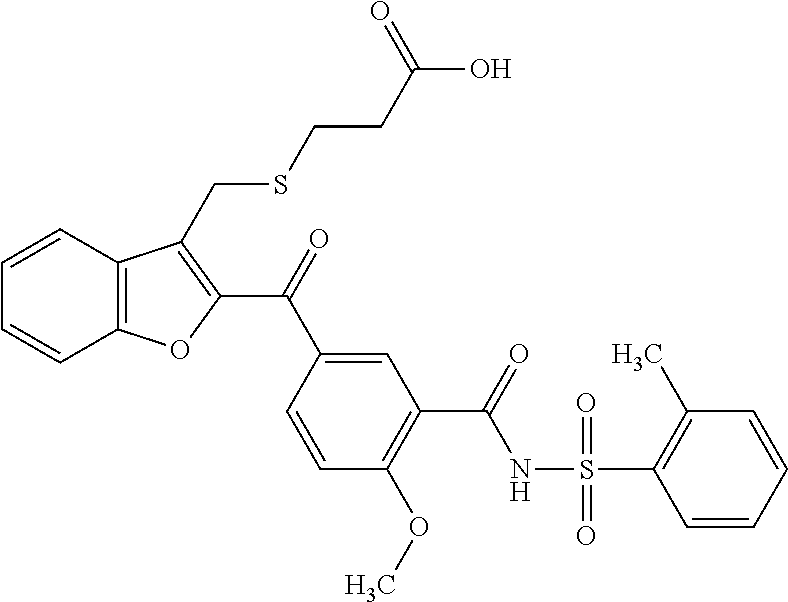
C12=C(C=CC=C1)C(CSCCC(O)=O)=C(C(=O)C1=CC(C(NS(C3=C(C)C=CC=C3)(=O)=O)=O)=C(OC)C=C1)O2
